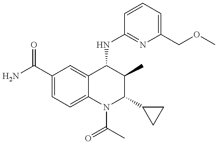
C1(C(=O)N)=CC=C2C(=C1)C(NC1=NC(COC)=CC=C1)C(C)C(C1CC1)N2C(C)=O
